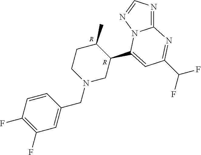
N1=C2N(N=C1)C(C1CN(CC3=CC(F)=C(F)C=C3)CCC1C)=CC(C(F)F)=N2.[R].[R]
